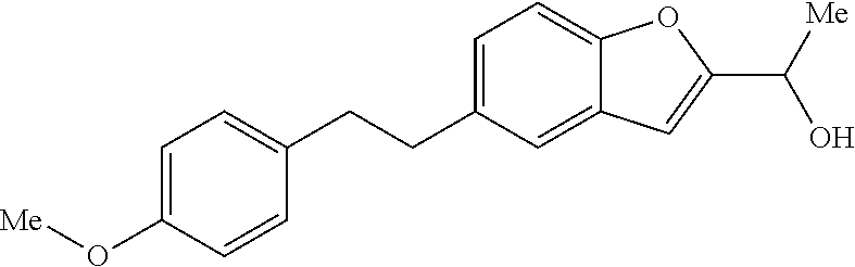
C1=C(O[Me])C=CC(CCC2=CC=C3C(=C2)C=C(C([Me])O)O3)=C1
